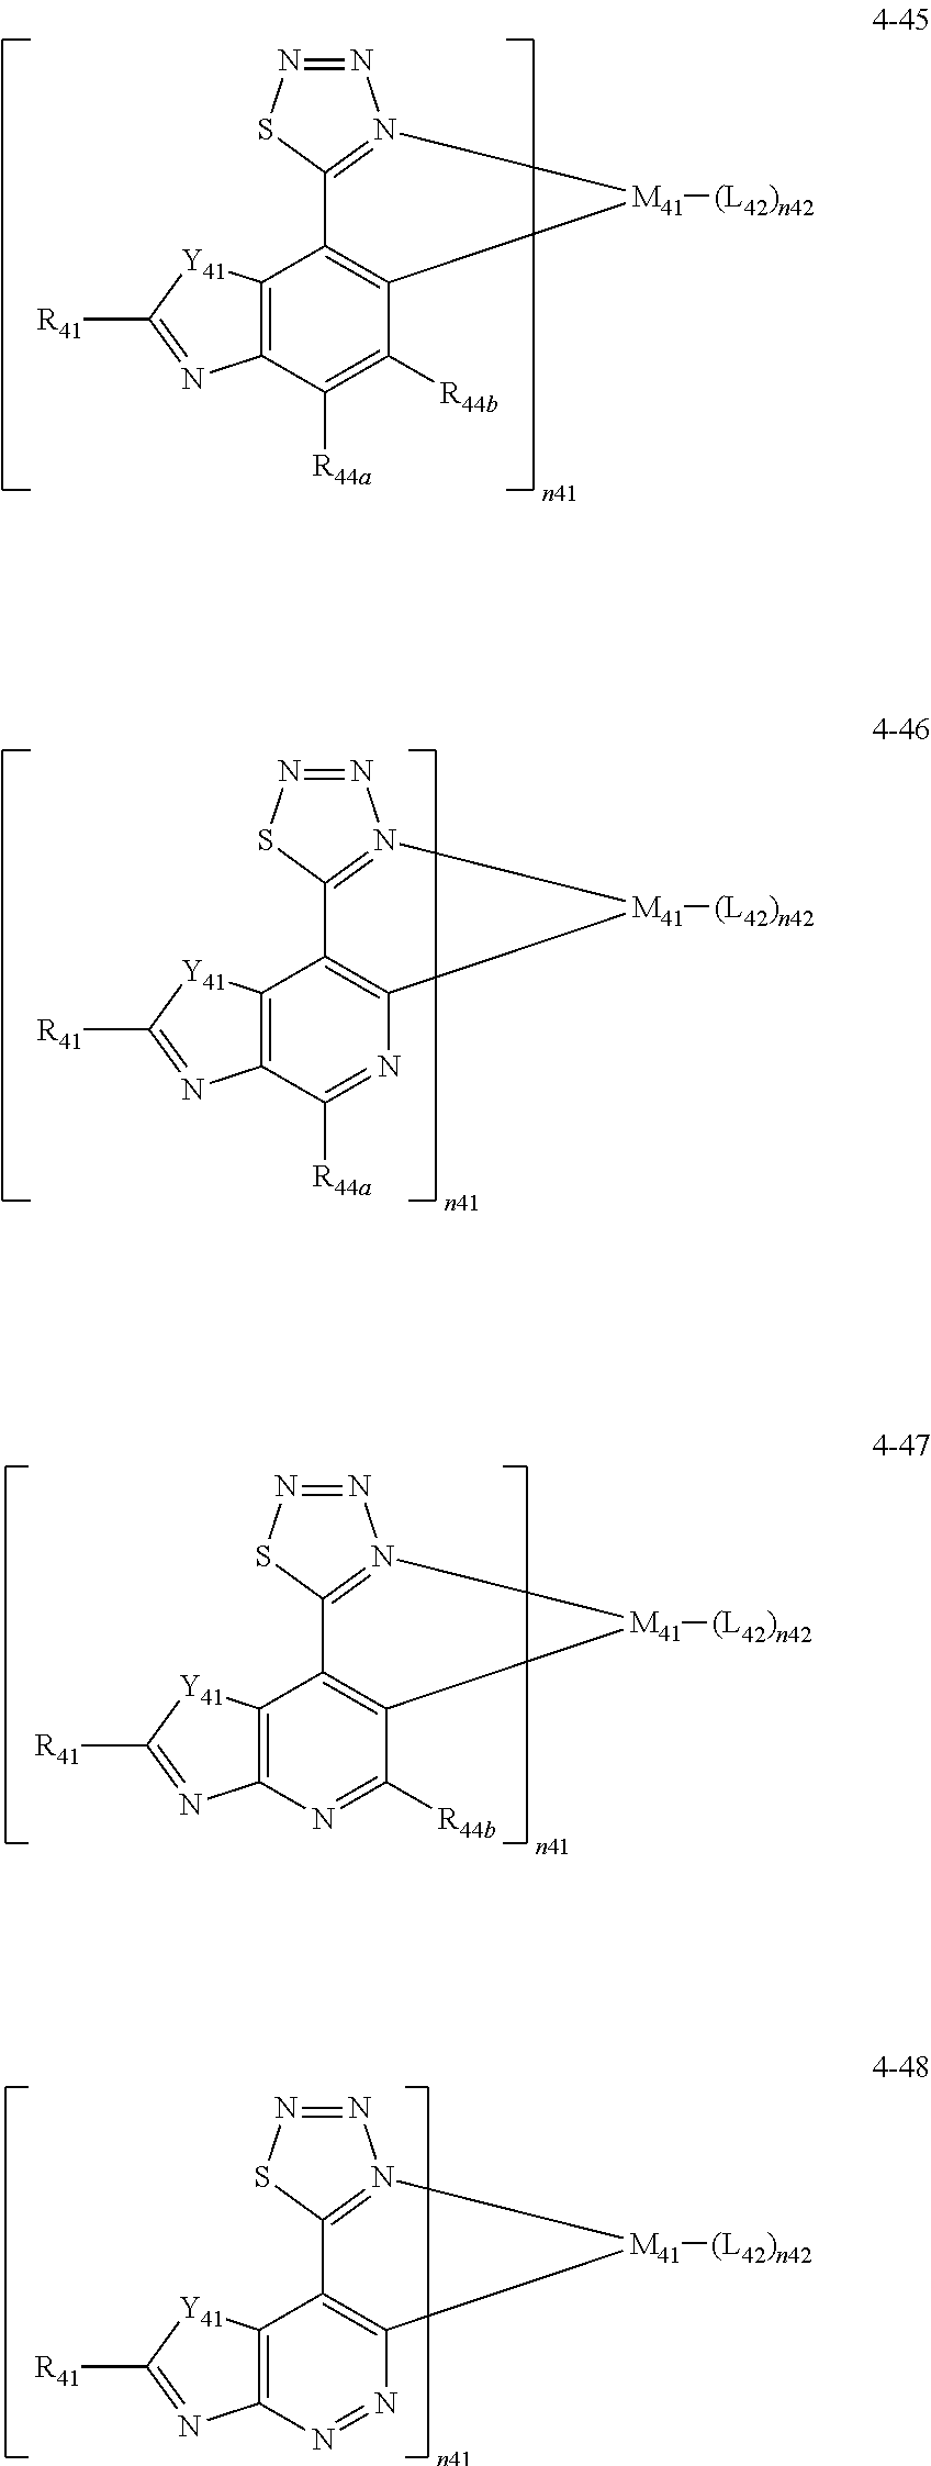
N1=NSC2=N1[M41]([(L42)n42])C1=C2C2=C(C([R44a])=C1[R44b])N=C([R41])[Y41]2.N1=NSC2=N1[M41]([(L42)n42])C1=C2C2=C(C([R44a])=N1)N=C([R41])[Y41]2.N1=NSC2=N1[M41]([(L42)n42])C1=C2C2=C(N=C1[R44b])N=C([R41])[Y41]2.N1=NSC2=N1[M41]([(L42)n42])C1=C2C2=C(N=N1)N=C([R41])[Y41]2
